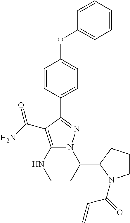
C1(C2N3C(=C(C(N)=O)C(C4=CC=C(OC5=CC=CC=C5)C=C4)=N3)NCC2)N(C(=O)C=C)CCC1
